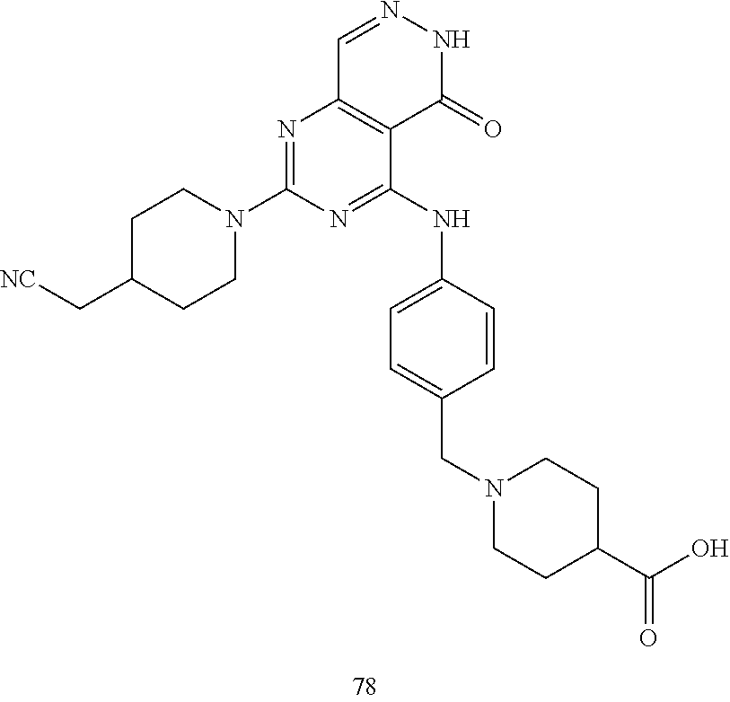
C1=NNC(=O)C2=C1N=C(N1CCC(C[NC])CC1)N=C2NC1=CC=C(CN2CCC(C(O)=O)CC2)C=C1
